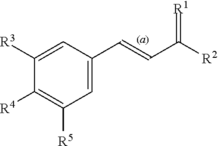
C1([R3])=CC(C=CC([R2])=[R1])=CC([R5])=C1[R4]
